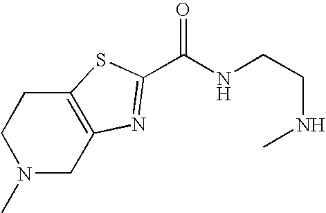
C(NCCNC)(=O)C1=NC2=C(CCN(C)C2)S1
